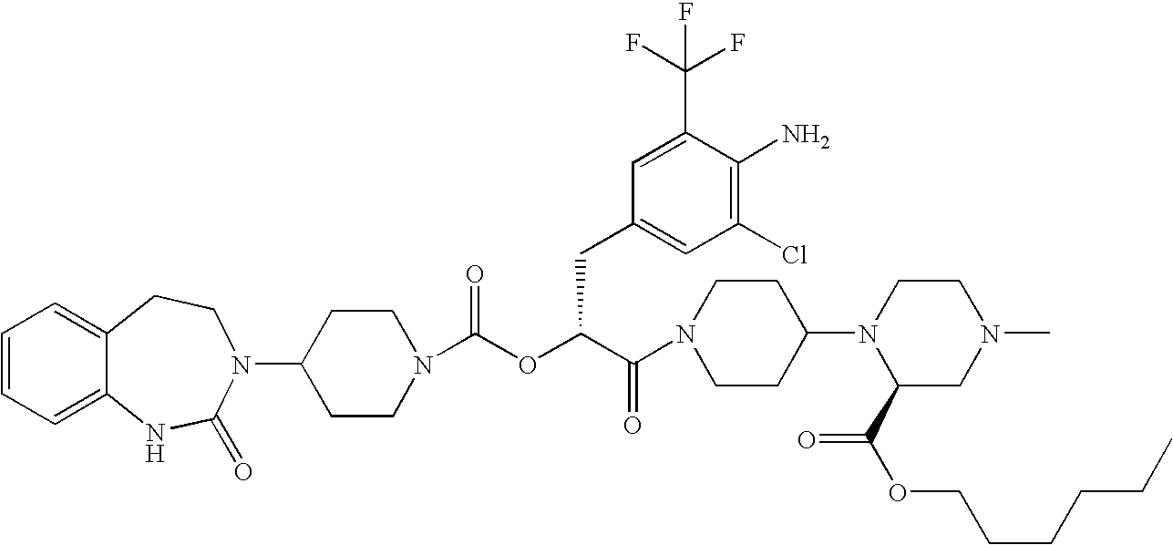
C1(N2C(=O)NC3=CC=CC=C3CC2)CCN(C(OC(C(=O)N2CCC(N3C(C(=O)OCCCCCC)CN(C)CC3)CC2)CC2=CC(Cl)=C(N)C(C(F)(F)F)=C2)=O)CC1
